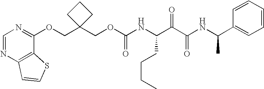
C1(COC(NC(C(C(NC(C2=CC=CC=C2)C)=O)=O)CCCC)=O)(COC2=NC=NC3=C2SC=C3)CCC1
